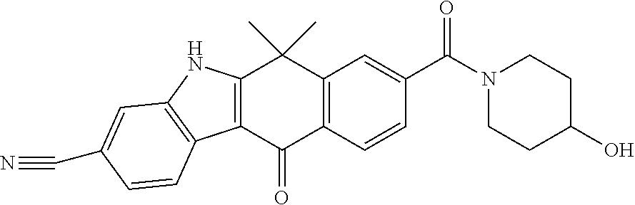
C12=C(C(=O)C3=C(C1(C)C)C=C(C(N1CCC(O)CC1)=O)C=C3)C1=C(N2)C=C(C#N)C=C1
